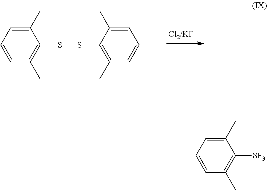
C1=CC=C(C)C(SSC2=C(C)C=CC=C2C)=C1C.C1=CC=C(C)C([SF3])=C1C
